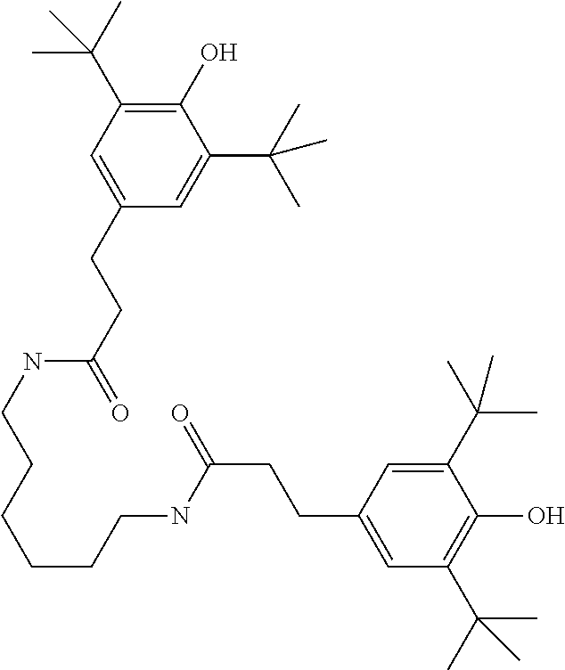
C(C1=CC(C(C)(C)C)=C(O)C(C(C)(C)C)=C1)CC(=O)NCCCCCCNC(CCC1=CC(C(C)(C)C)=C(O)C(C(C)(C)C)=C1)=O
